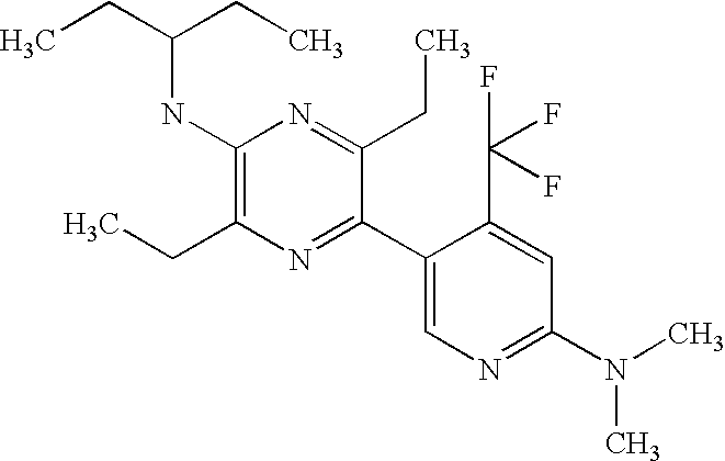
CCC(CC)NC1=C(CC)N=C(C2=CN=C(N(C)C)C=C2C(F)(F)F)C(CC)=N1
